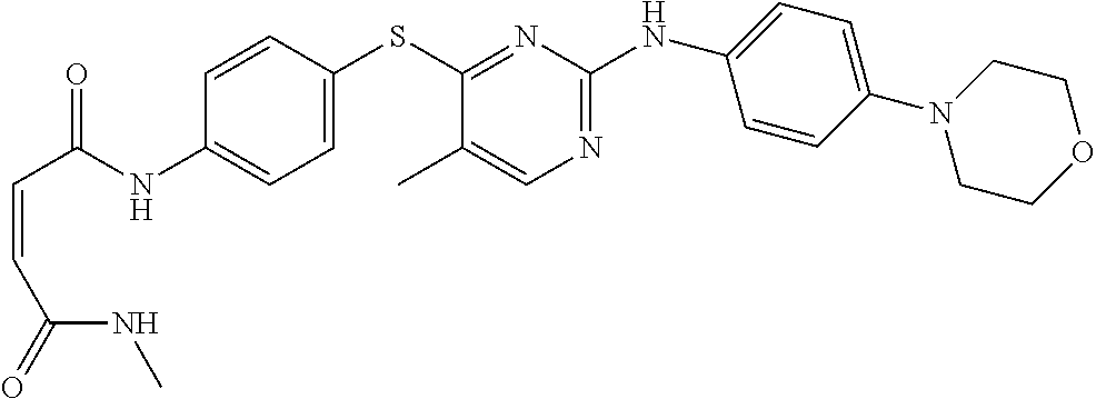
C1=CC(SC2=NC(NC3=CC=C(N4CCOCC4)C=C3)=NC=C2C)=CC=C1NC(C=CC(=O)NC)=O
